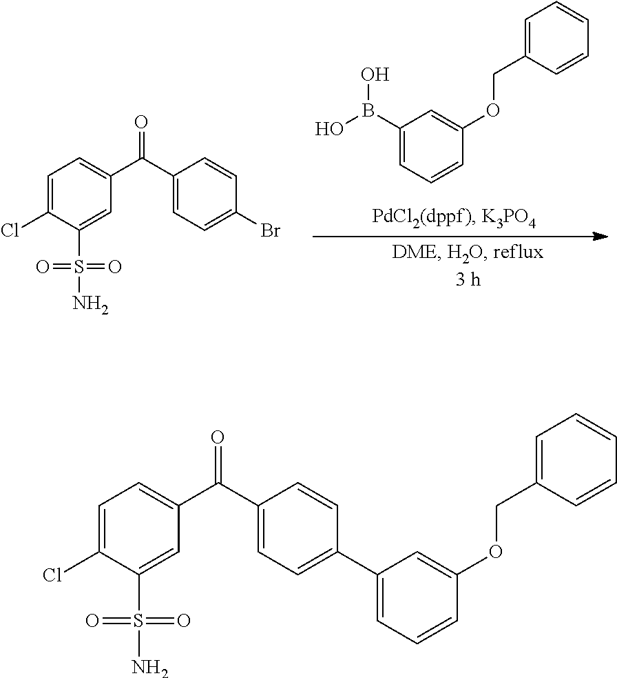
C1=C(Cl)C(S(N)(=O)=O)=CC(C(C2=CC=C(C3=CC=CC(OCC4=CC=CC=C4)=C3)C=C2)=O)=C1.C1=C(Cl)C(S(N)(=O)=O)=CC(C(C2=CC=C(Br)C=C2)=O)=C1.C1(B(O)O)=CC=CC(OCC2=CC=CC=C2)=C1
